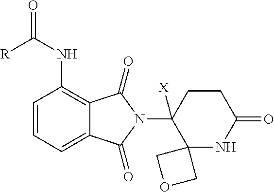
C1=CC=C2C(=C1NC(=O)[R])C(=O)N(C1([X])C3(NC(=O)CC1)COC3)C2=O
